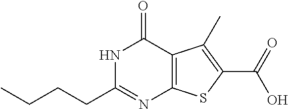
C(C1=NC2=C(C(=O)N1)C(C)=C(C(=O)O)S2)CCC
